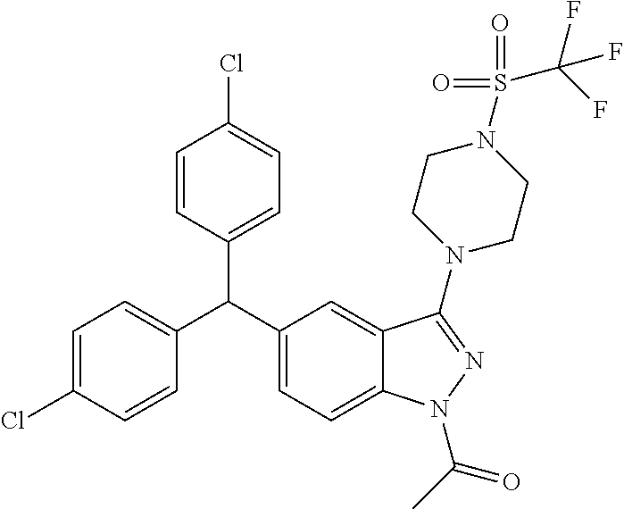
C1=C(Cl)C=CC(C(C2=CC=C3C(=C2)C(N2CCN(S(=O)(=O)C(F)(F)F)CC2)=NN3C(=O)C)C2=CC=C(Cl)C=C2)=C1
